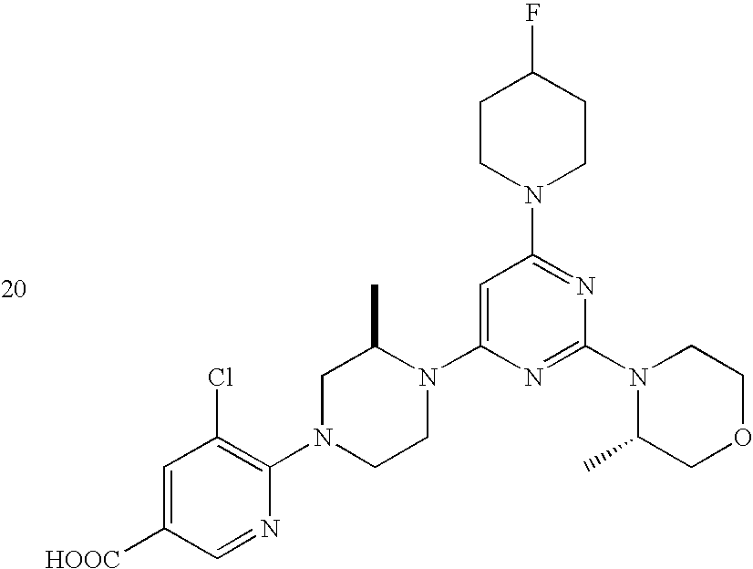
C1=C([HOOC])C=NC(N2CCN(C3=CC(N4CCC(F)CC4)=NC(N4C(C)COCC4)=N3)C(C)C2)=C1Cl
